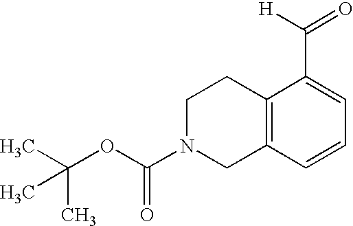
C12=C(C=CC=C1C(=O)[H])CN(C(OC(C)(C)C)=O)CC2
